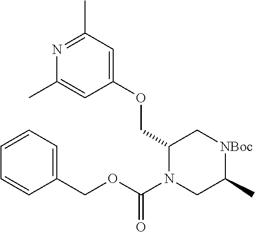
N1=C(C)C=C(OCC2N(C(OCC3=CC=CC=C3)=O)CC(C)[NBoc]C2)C=C1C
